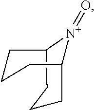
C1CCC2[N+](=O)C1CCC2
